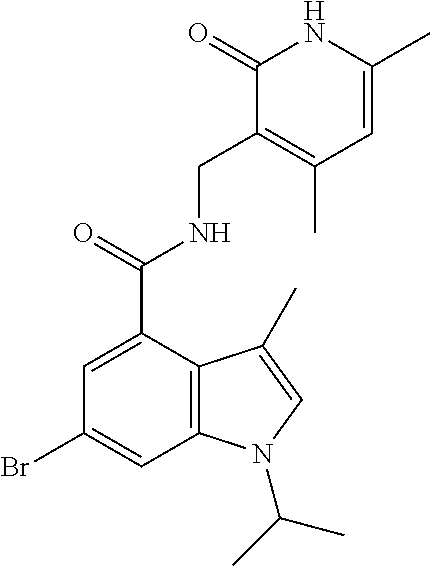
C1=C(C)NC(=O)C(CNC(C2=CC(Br)=CC3=C2C(C)=CN3C(C)C)=O)=C1C
